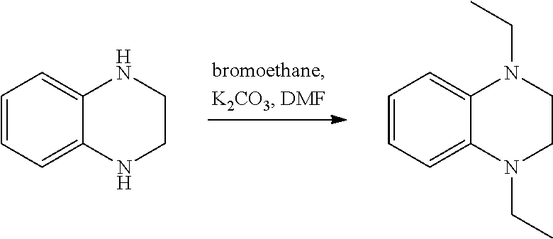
C1=CC=C2C(=C1)NCCN2.C1=CC=C2C(=C1)N(CC)CCN2CC
